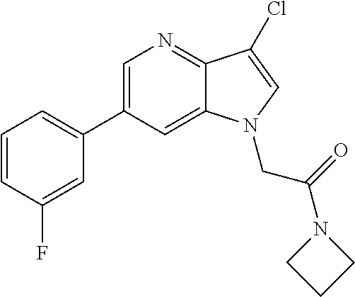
C1(C2=CN=C3C(=C2)N(CC(=O)N2CCC2)C=C3Cl)=CC=CC(F)=C1
